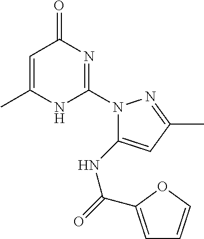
C1=C(C)NC(N2C(NC(=O)C3=CC=CO3)=CC(C)=N2)=NC1=O
